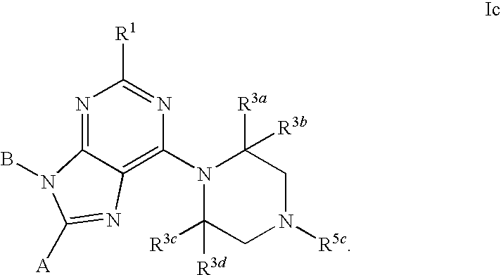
N1=C2C(=C(N3C([R3d])([R3c])CN([R5c])CC3([R3a])[R3b])N=C1[R1])N=C([A])N2B
